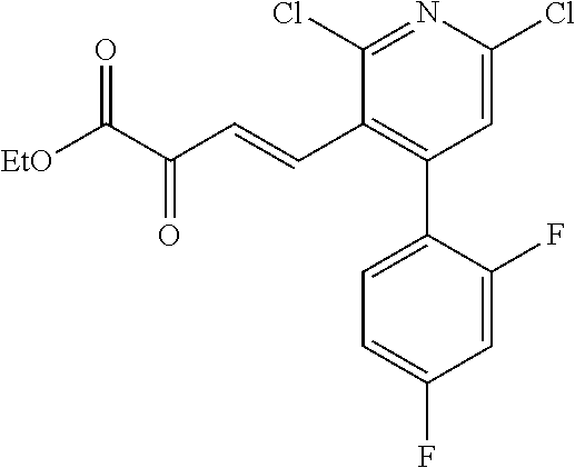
C1(C=CC(C([EtO])=O)=O)=C(C2=CC=C(F)C=C2F)C=C(Cl)N=C1Cl
